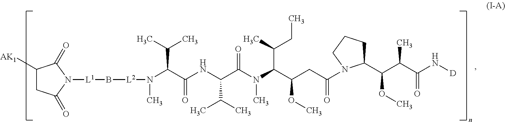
C1([AK1])CC(=O)N([L1]B[L2]N(C)C(C(NC(C(N(C(C(CC(N2C(C(C(C(N[D])=O)C)OC)CCC2)=O)OC)C(C)CC)C)=O)C(C)C)=O)C(C)C)C1=O
